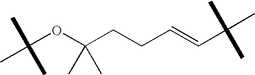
C(OC(CCC=CC(C)(C)C)(C)C)(C)(C)C
